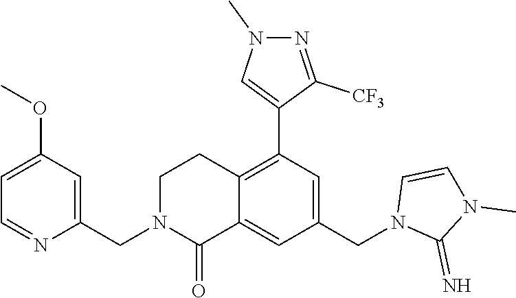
C1(C2=C3C(=CC(CN4C(=N)N(C)C=C4)=C2)C(=O)N(CC2=CC(OC)=CC=N2)CC3)=CN(C)N=C1[CF3]
